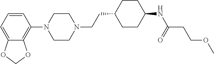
C1=CC=C2C(=C1N1CCN(CCC3CCC(NC(CCOC)=O)CC3)CC1)OCO2
